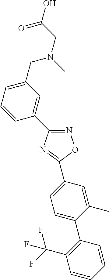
N1=C(C2=CC(CN(C)CC(O)=O)=CC=C2)N=C(C2=CC=C(C3=C(C(F)(F)F)C=CC=C3)C(C)=C2)O1
